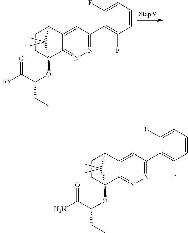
C1CC2(OC(C(O)=O)CC)C3=NN=C(C4=C(F)C=CC=C4F)C=C3C1C2(C)C.C1CC2(OC(C(N)=O)CC)C3=NN=C(C4=C(F)C=CC=C4F)C=C3C1C2(C)C
